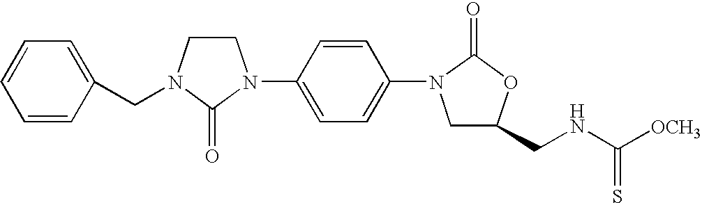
C1=CC(CN2CCN(C3=CC=C(N4CC(CNC([OCH3])=S)OC4=O)C=C3)C2=O)=CC=C1
